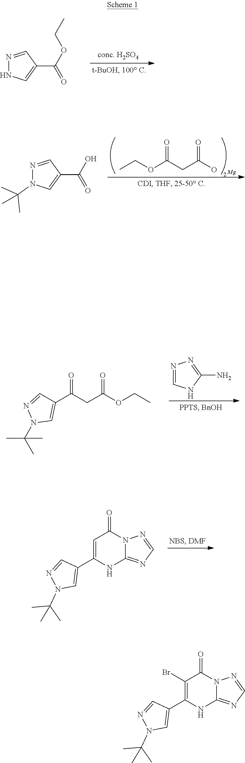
N1=CC(C(OCC)=O)=CN1.CCOC(CC(O)=O)=O.[Mg].N1=CC(C(O)=O)=CN1C(C)(C)C.N1=CNC(N)=N1.C1=NN(C(C)(C)C)C=C1C(CC(OCC)=O)=O.N1=CC(C2=CC(=O)N3C(=NC=N3)N2)=CN1C(C)(C)C.N1=CC(C2=C(Br)C(=O)N3C(=NC=N3)N2)=CN1C(C)(C)C
